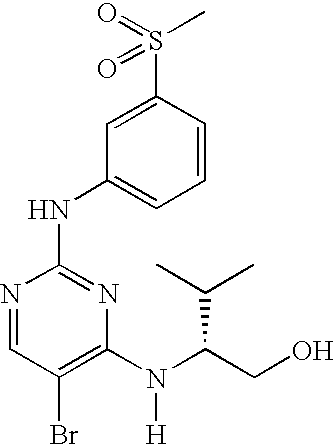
N1=CC(Br)=C(N(C(CO)C(C)C)[H])N=C1NC1=CC=CC(S(=O)(C)=O)=C1
